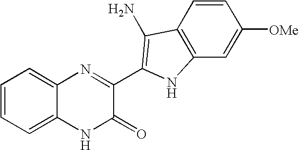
C1=C2C(=CC=C1)N=C(C1=C(N)C3=C(C=C([OMe])C=C3)N1)C(=O)N2
